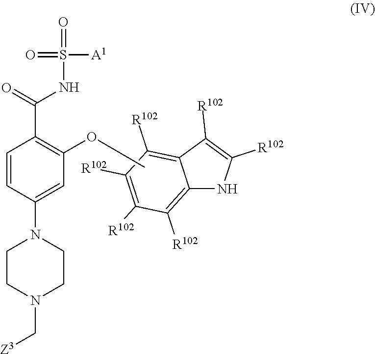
C1([R102])=C2C(=C([R102])C([R102])=C1[R102])C([R102])=C([R102])N2.C(N1CCN(C2=CC(OC)=C(C(=O)NS([A1])(=O)=O)C=C2)CC1)[Z3]
